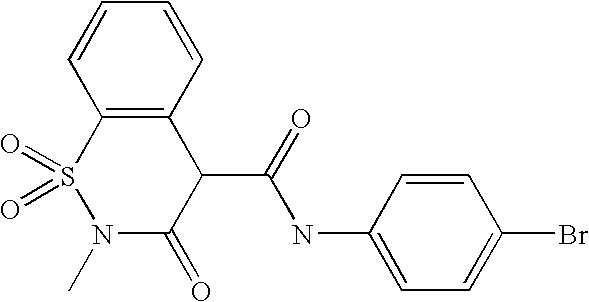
C1=CC(Br)=CC=C1NC(C1C(=O)N(C)S(=O)(=O)C2=C1C=CC=C2)=O
